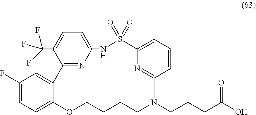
C1(F)=CC=C2C(=C1)C1=NC(=CC=C1C(F)(F)F)NS(=O)(=O)C1=CC=CC(=N1)N(CCCC(O)=O)CCCCO2
